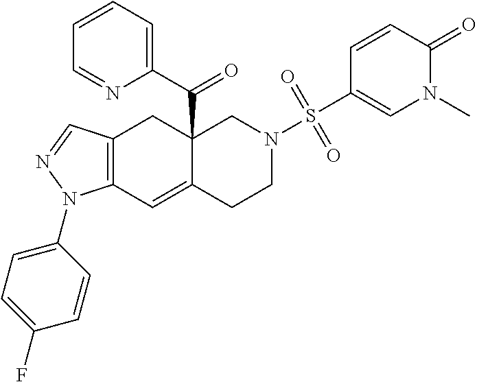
C12=C(C=NN1C1=CC=C(F)C=C1)CC1(C(=O)C3=CC=CC=N3)C(=C2)CCN(S(C2=CN(C)C(=O)C=C2)(=O)=O)C1
